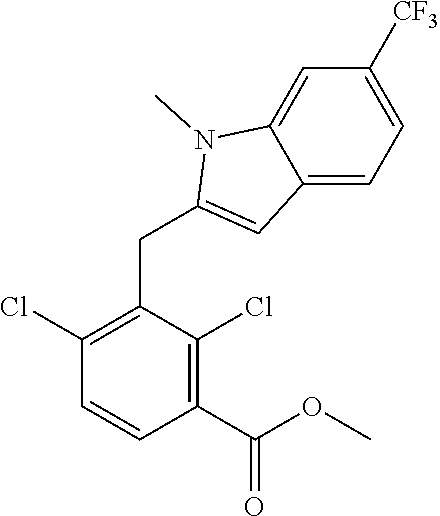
C1(Cl)=C(CC2=CC3=CC=C([CF3])C=C3N2C)C(Cl)=C(C(OC)=O)C=C1
